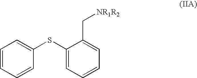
C1=CC=CC(SC2=CC=CC=C2C[NR1R2])=C1
